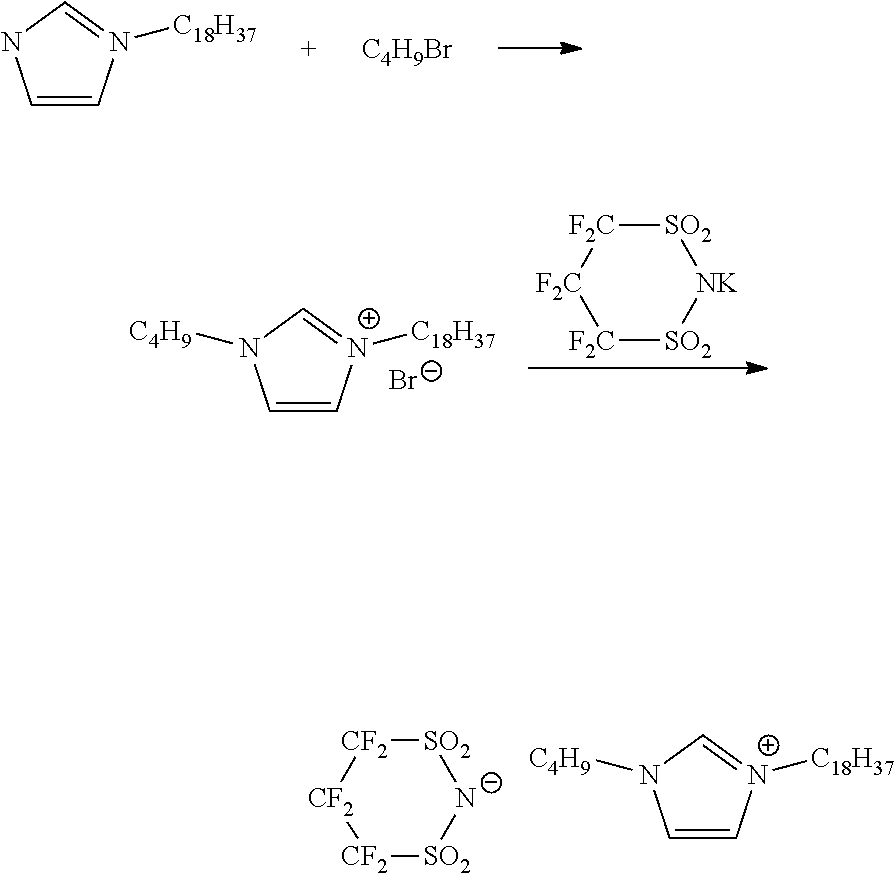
C1=CN([C18H37])=CN1.[C4H9Br].C1=C[N+]([C18H37])=CN1[C4H9].[Br-].[SO2]1[F2C][F2C][F2C][SO2][NK]1.C1=C[N+]([C18H37])=CN1[C4H9].[SO2]1[CF2][CF2][CF2][SO2][N-]1
